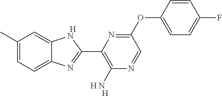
[H].C1(C)=CC=C2C(=C1)NC(C1=C(N)N=CC(OC3=CC=C(F)C=C3)=N1)=N2.[H].[H]
